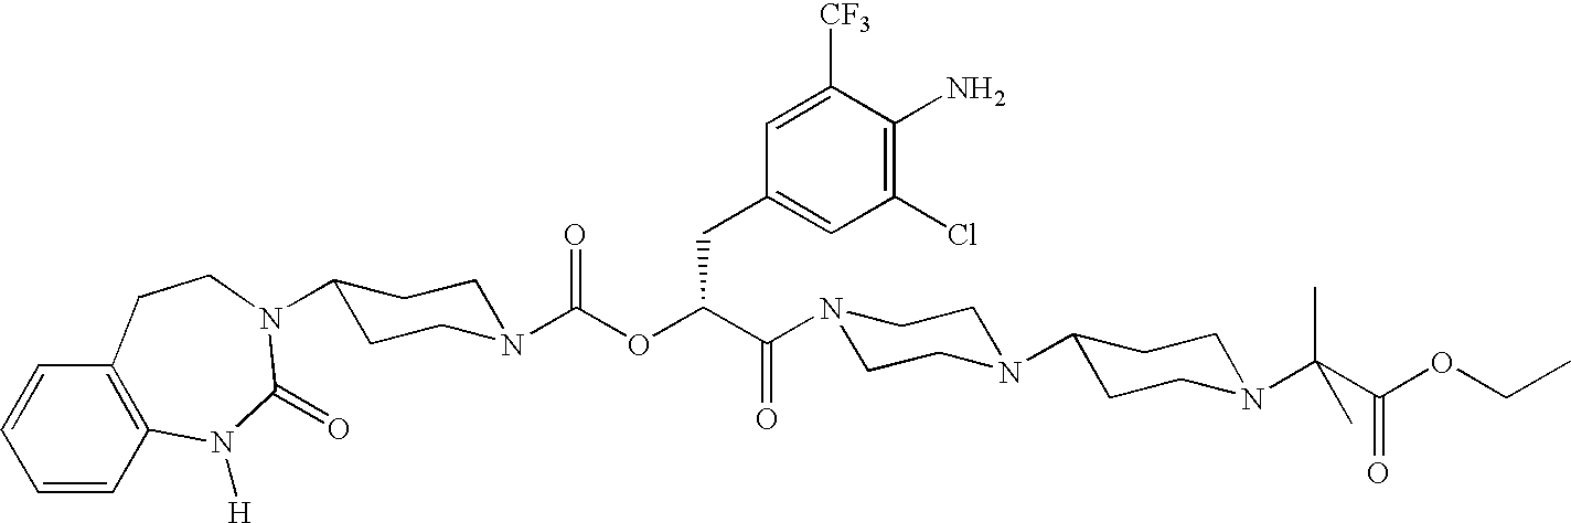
C1=CC2=C(C=C1)CCN(C1CCN(C(OC(C(N3CCN(C4CCN(C(C(OCC)=O)(C)C)CC4)CC3)=O)CC3=CC(Cl)=C(N)C([CF3])=C3)=O)CC1)C(=O)N2[H]
